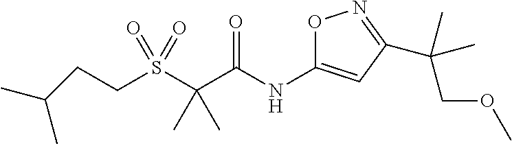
C(S(C(C(NC1=CC(C(COC)(C)C)=NO1)=O)(C)C)(=O)=O)CC(C)C
